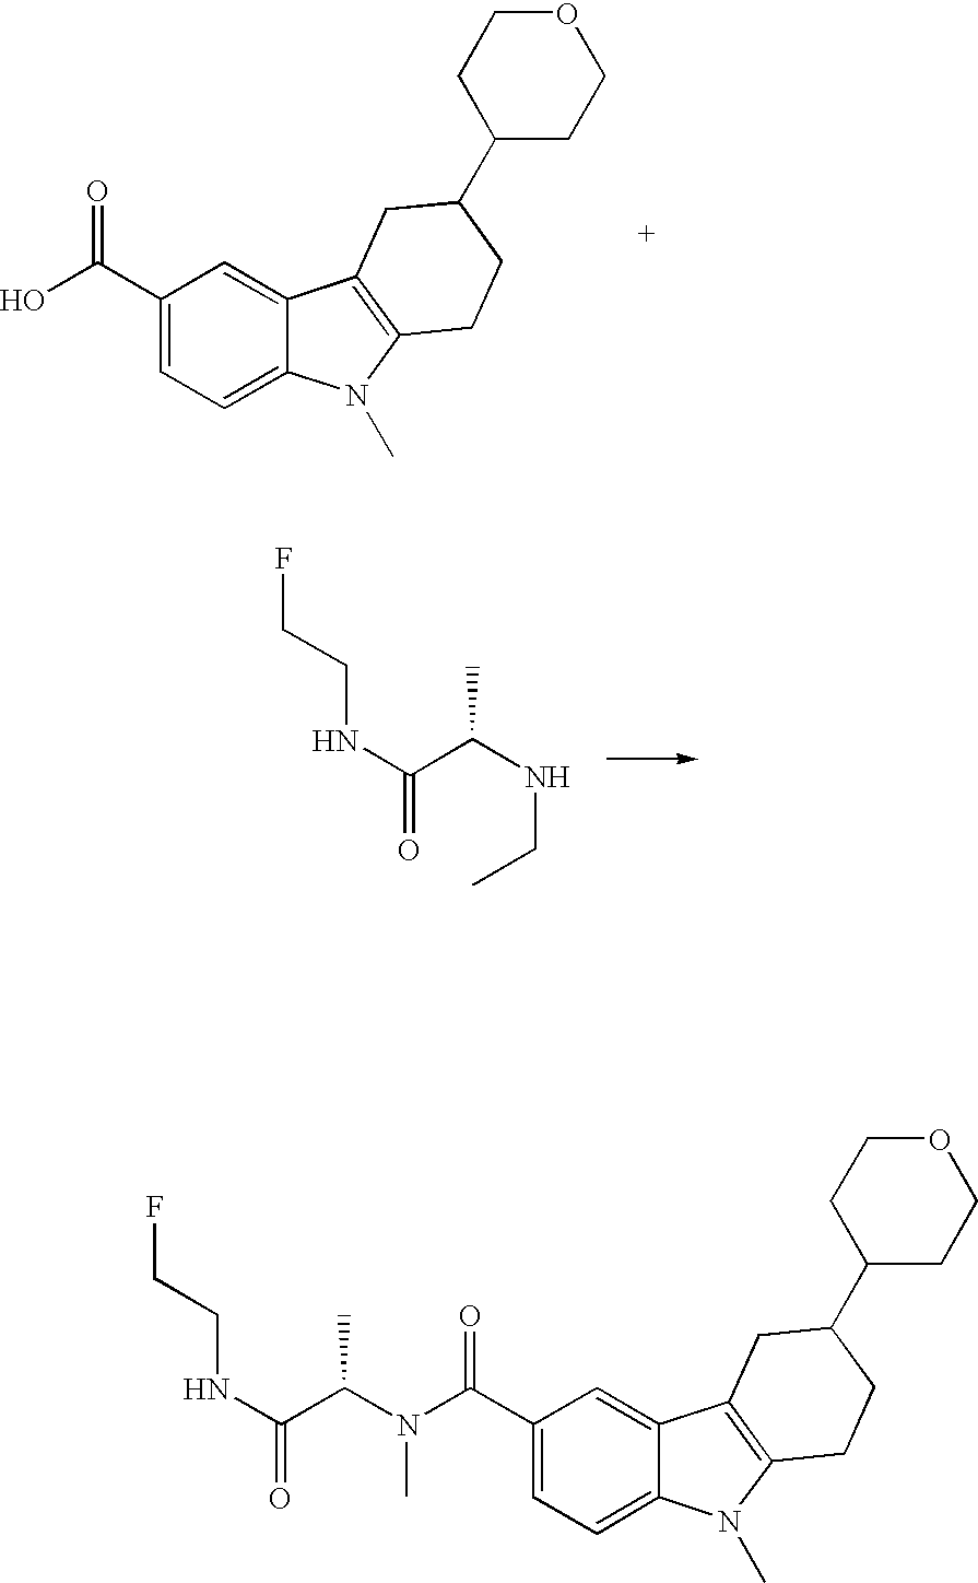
C1(C(O)=O)=CC=C2C(=C1)C1=C(N2C)CCC(C2CCOCC2)C1.N(C(C(NCC)C)=O)CCF.C1(C(N(C(C(NCCF)=O)C)C)=O)=CC=C2C(=C1)C1=C(N2C)CCC(C2CCOCC2)C1
